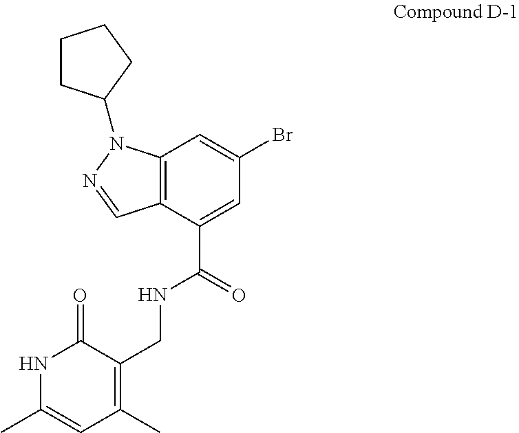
N1C(C)=CC(C)=C(CNC(C2=CC(Br)=CC3=C2C=NN3C2CCCC2)=O)C1=O
